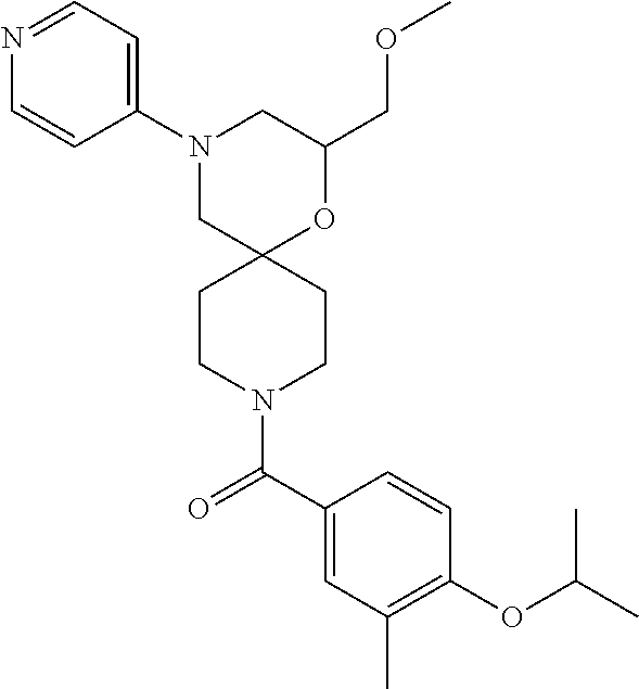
N1(C2=CC=NC=C2)CC2(OC(COC)C1)CCN(C(C1=CC(C)=C(OC(C)C)C=C1)=O)CC2
